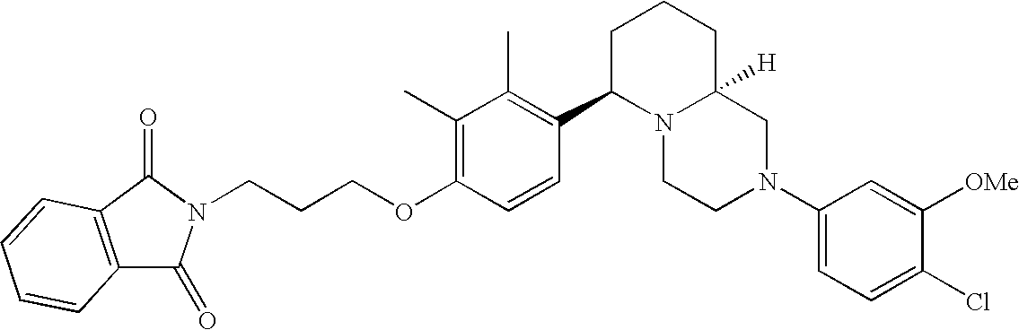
C1(C)=C(OCCCN2C(=O)C3=C(C2=O)C=CC=C3)C=CC(C2N3C([H])(CCC2)CN(C2=CC=C(Cl)C([OMe])=C2)CC3)=C1C
